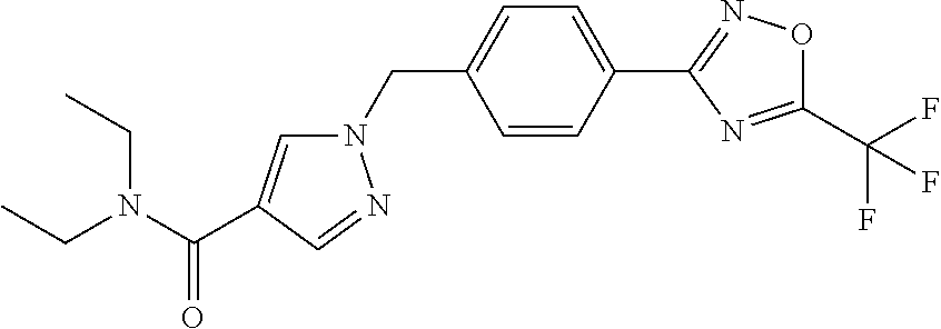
C1=CC(C2=NOC(C(F)(F)F)=N2)=CC=C1CN1C=C(C(N(CC)CC)=O)C=N1
